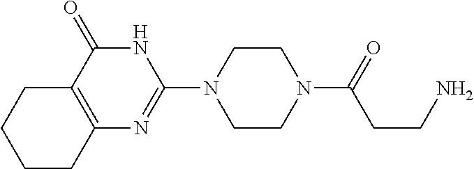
C12=C(C(=O)NC(N3CCN(C(CCN)=O)CC3)=N1)CCCC2
